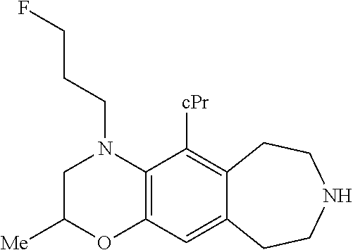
C(N1CC([Me])OC2=C1C([cPr])=C1C(=C2)CCNCC1)CCF
